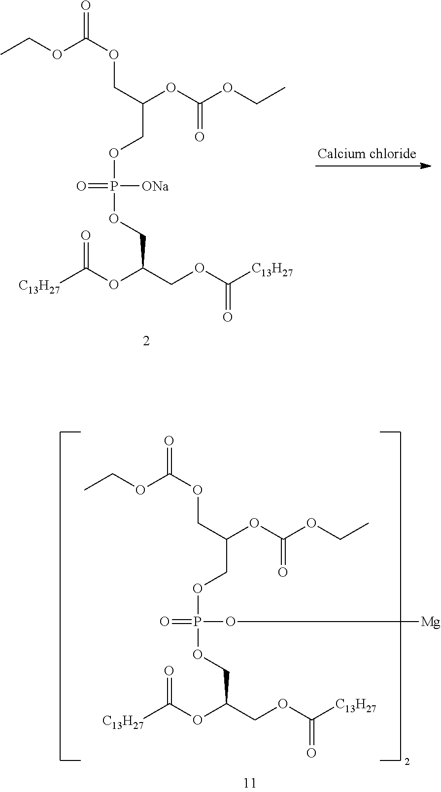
O=C(OC(COP(OCC(COC(OCC)=O)OC(=O)OCC)(=O)O[Mg])COC(=O)[C13H27])[C13H27].O=C(OC(COP(OCC(COC(OCC)=O)OC(=O)OCC)(=O)[ONa])COC(=O)[C13H27])[C13H27]
